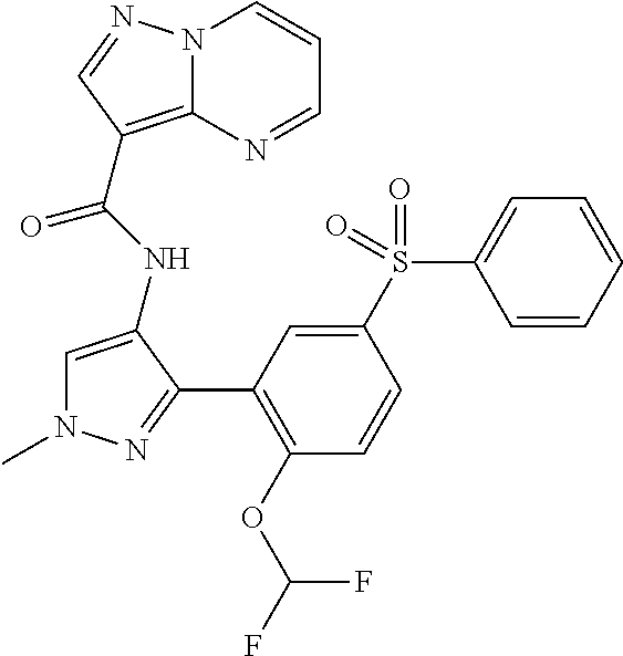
N12C(=C(C(NC3=CN(C)N=C3C3=C(OC(F)F)C=CC(S(C4=CC=CC=C4)(=O)=O)=C3)=O)C=N1)N=CC=C2
